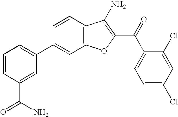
C12=C(C=CC(C3=CC=CC(C(N)=O)=C3)=C1)C(N)=C(C(C1=CC=C(Cl)C=C1Cl)=O)O2
